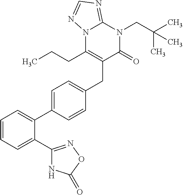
C1=CC=C(C2=NOC(=O)N2)C(C2=CC=C(CC3=C(CCC)N4C(=NC=N4)N(CC(C)(C)C)C3=O)C=C2)=C1
